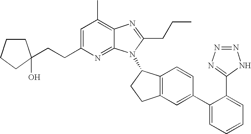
C1=C(CCC2(O)CCCC2)N=C2C(=C1C)N=C(CCC)N2C1C2=C(CC1)C=C(C1=CC=CC=C1C1=NN=NN1)C=C2
